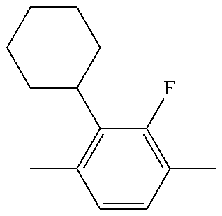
C1=CC(C)=C(F)C(C2CCCCC2)=C1C
